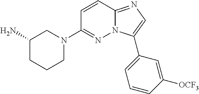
C1(N)CN(C2=NN3C(=NC=C3C3=CC=CC([OCF3])=C3)C=C2)CCC1
